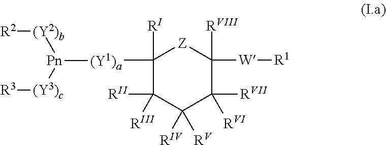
C1([RI])([(Y1)a][Pn]([(Y2)b][R2])[(Y3)c][R3])C([RII])([RIII])C([RIV])([RV])C([RVII])([RVI])C([W][R1])([RVIII])[Z]1
